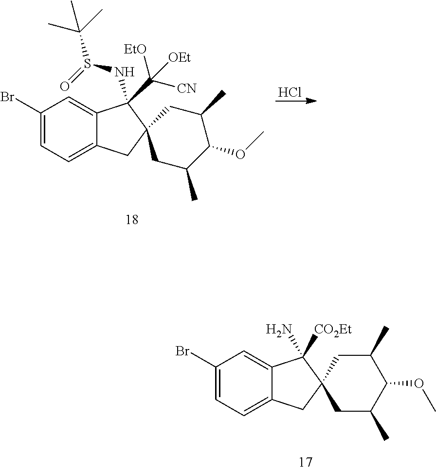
C1(Br)=CC=C2C(=C1)C(N)([CO2Et])C1(C2)CC(C)C(OC)C(C)C1.C1(Br)=CC=C2C(=C1)C(NS(=O)C(C)(C)C)(C([CN])([EtO])[OEt])C1(C2)CC(C)C(OC)C(C)C1.Cl
